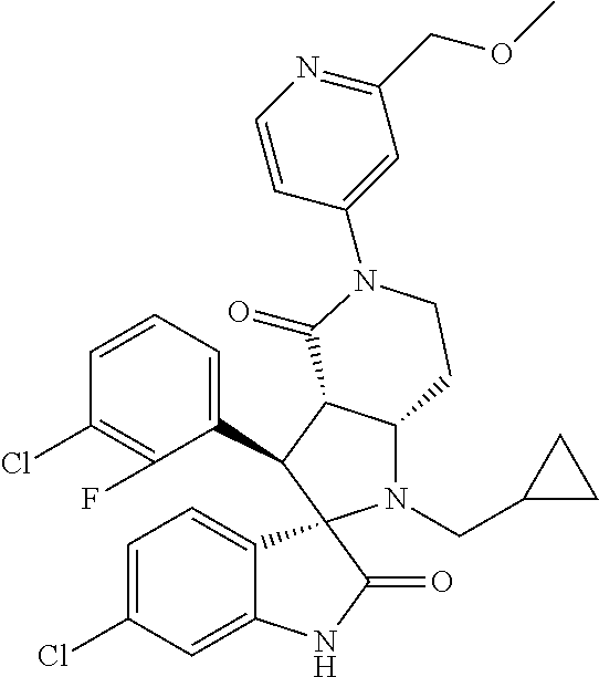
C1(C2C3C(N(CC4CC4)C24C2=CC=C(Cl)C=C2NC4=O)CCN(C2=CC(COC)=NC=C2)C3=O)=CC=CC(Cl)=C1F
